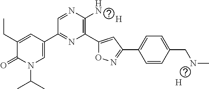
C1=C(C2=NC(C3=CC(C4=CC=C(CNC)C=C4)=NO3)=C(N)N=C2)C=C(CC)C(=O)N1C(C)C.[H].[H]
